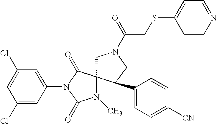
ClC1=CC(Cl)=CC(N2C(=O)C3(N(C)C2=O)CN(C(CSC2=CC=NC=C2)=O)CC3C2=CC=C([CN])C=C2)=C1
